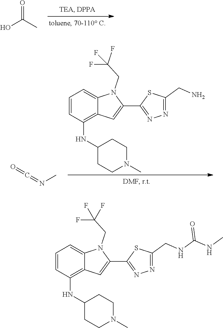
CC(O)=O.C1=CC(NC2CCN(C)CC2)=C2C(=C1)N(CC(F)(F)F)C(C1=NN=C(CN)S1)=C2.O=C=NC.C1=CC(NC2CCN(C)CC2)=C2C(=C1)N(CC(F)(F)F)C(C1=NN=C(CNC(NC)=O)S1)=C2
